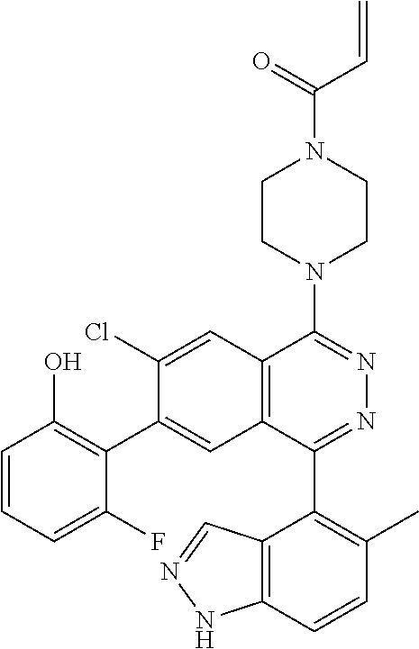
C1=CC=C(F)C(C2=CC3=C(C=C2Cl)C(N2CCN(C(C=C)=O)CC2)=NN=C3C2=C(C)C=CC3=C2C=NN3)=C1O
